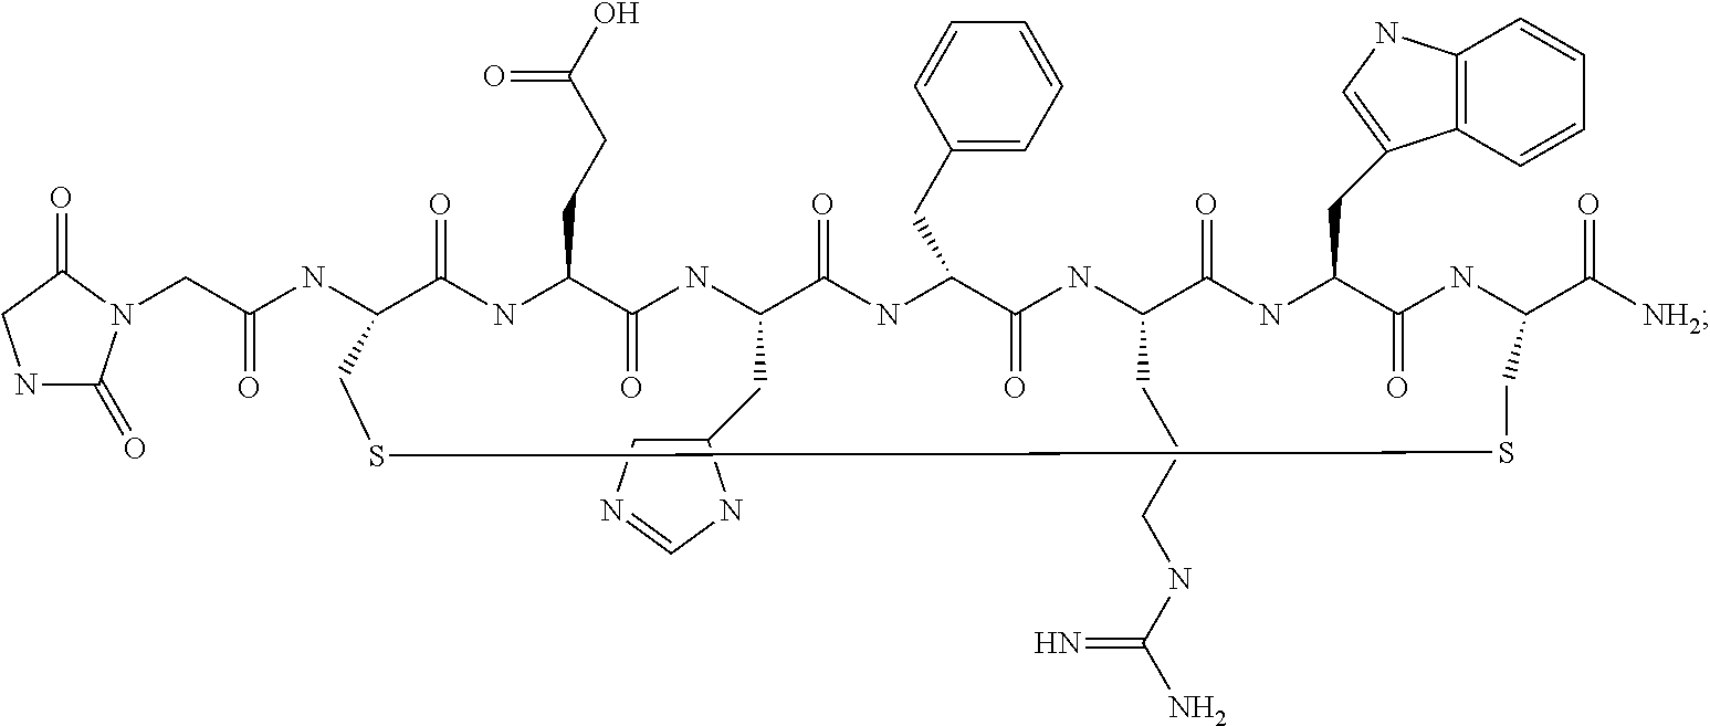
N1C(=O)N(CC(NC2C(=O)NC(CCC(O)=O)C(=O)NC(CC3=CN=CN3)C(=O)NC(CC3=CC=CC=C3)C(=O)NC(CCCNC(N)=N)C(=O)NC(CC3=CNC4=C3C=CC=C4)C(=O)NC(C([NH2])=O)CSSC2)=O)C(=O)C1
